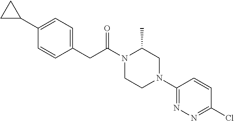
C1(CC(N2CCN(C3=NN=C(Cl)C=C3)CC2C)=O)=CC=C(C2CC2)C=C1
